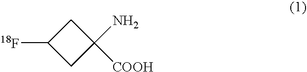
C1C([18F])CC1(N)[COOH]
